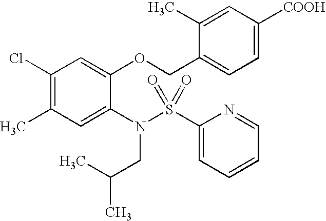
C1(Cl)=C(C)C=C(N(S(C2=CC=CC=N2)(=O)=O)CC(C)C)C(OCC2=CC=C([COOH])C=C2C)=C1
